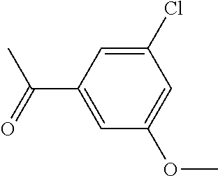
C1(Cl)=CC(C(C)=O)=CC(OC)=C1
